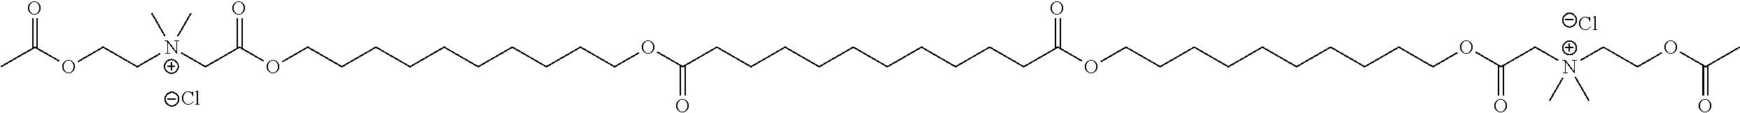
CC(OCC[N+](CC(OCCCCCCCCCCOC(CCCCCCCCCCC(OCCCCCCCCCCOC(=O)C[N+](CCOC(C)=O)(C)C)=O)=O)=O)(C)C)=O.[Cl-].[Cl-]
